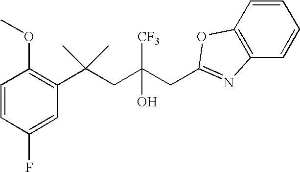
C1(F)=CC(C(CC(CC2=NC3=C(C=CC=C3)O2)([CF3])O)(C)C)=C(OC)C=C1
